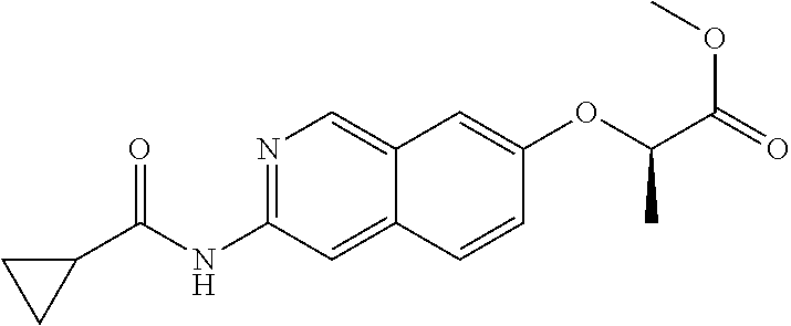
N1=C(NC(C2CC2)=O)C=C2C(=C1)C=C(OC(C(=O)OC)C)C=C2
